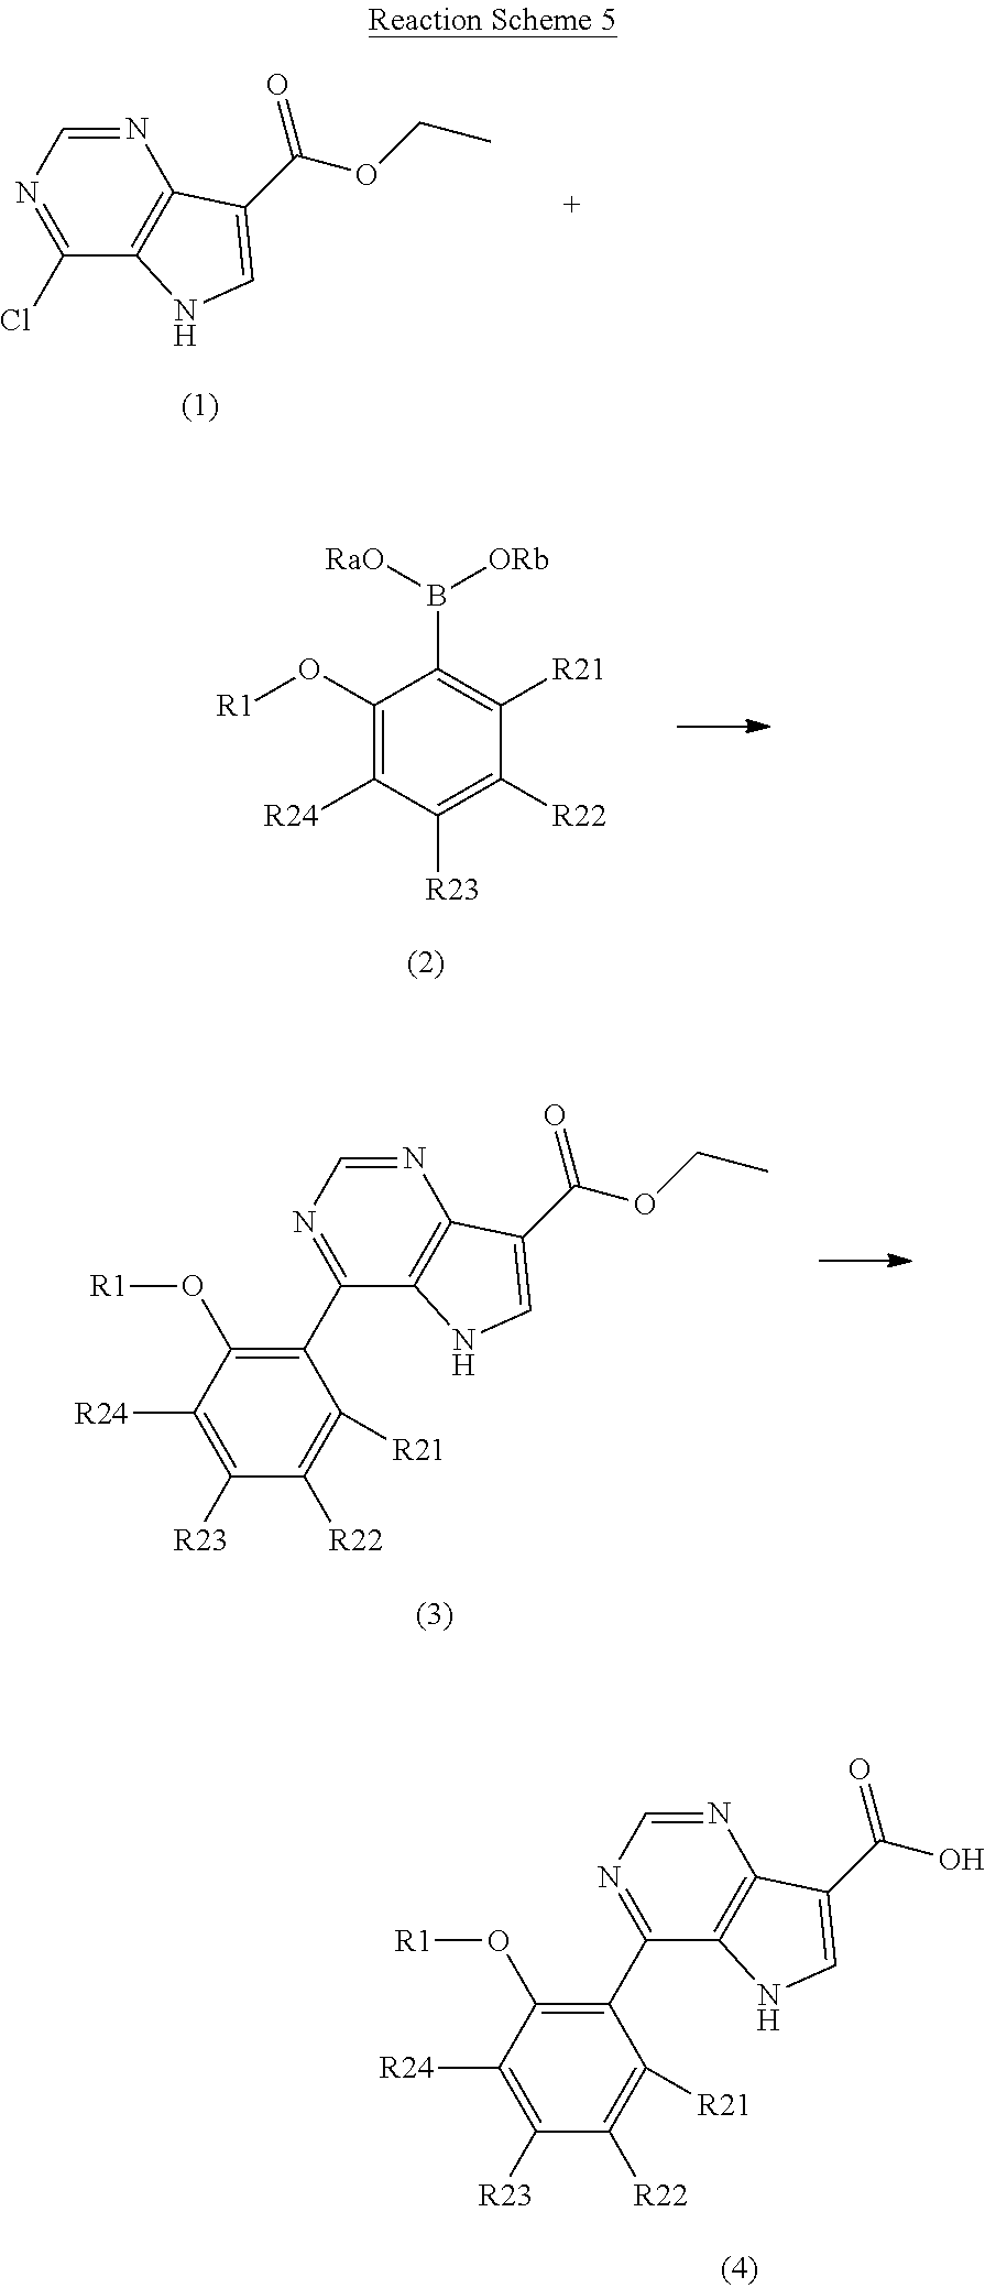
N1=CN=C(Cl)C2=C1C(C(OCC)=O)=CN2.C1(O[R1])=C([R24])C([R23])=C([R22])C([R21])=C1B([RaO])[ORb].N1=CN=C(C2=C(O[R1])C([R24])=C([R23])C([R22])=C2[R21])C2=C1C(C(OCC)=O)=CN2.N1=CN=C(C2=C(O[R1])C([R24])=C([R23])C([R22])=C2[R21])C2=C1C(C(O)=O)=CN2
